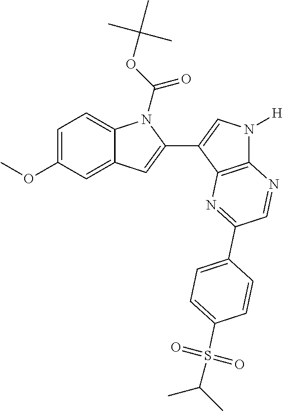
C1=C(OC)C=C2C(=C1)N(C(OC(C)(C)C)=O)C(C1=CN([H])C3=C1N=C(C1=CC=C(S(C(C)C)(=O)=O)C=C1)C=N3)=C2
